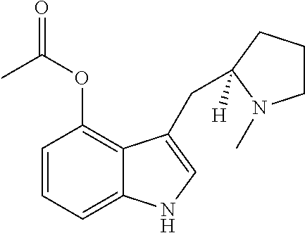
C1=CC=C2C(=C1OC(=O)C)C(CC1([H])CCCN1C)=CN2
